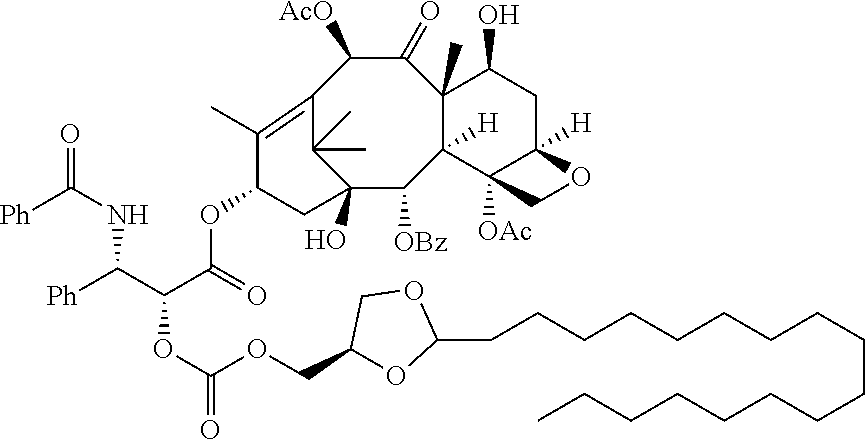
C12=C(C)C(OC(C(C([Ph])NC([Ph])=O)OC(OCC3OC(CCCCCCCCCCCCCCCCC)OC3)=O)=O)CC(O)(C1(C)C)C([OBz])C1([H])C(C)(C(=O)C2[AcO])C(O)CC2([H])C1([OAc])CO2
